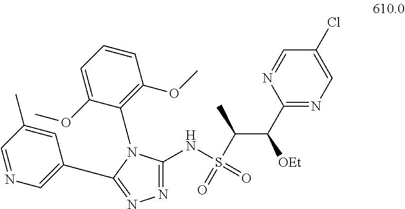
N(S(C(C)C([OEt])C1=NC=C(Cl)C=N1)(=O)=O)C1=NN=C(C2=CN=CC(C)=C2)N1C1=C(OC)C=CC=C1OC
